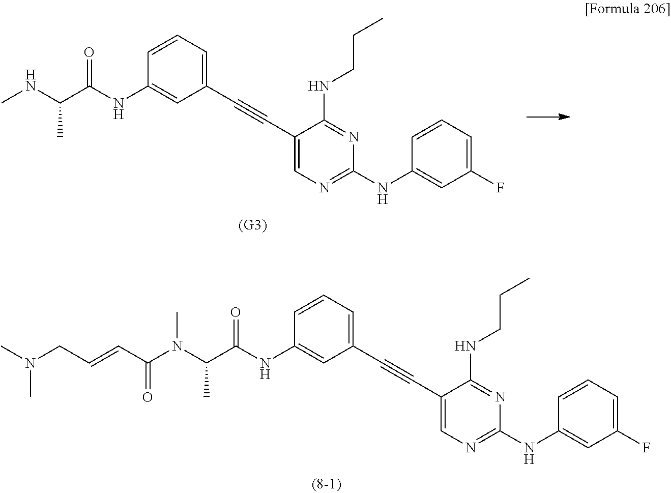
C1=CC=C(C#CC2=CN=C(NC3=CC(F)=CC=C3)N=C2NCCC)C=C1NC(C(N(C(C=CCN(C)C)=O)C)C)=O.C1=CC=C(C#CC2=CN=C(NC3=CC(F)=CC=C3)N=C2NCCC)C=C1NC(C(NC)C)=O
